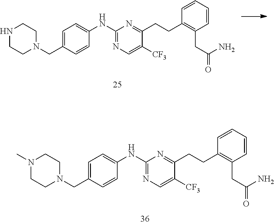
C1CN(CC2=CC=C(NC3=NC=C([CF3])C(CCC4=C(CC(N)=O)C=CC=C4)=N3)C=C2)CCN1C.N1CCN(CC2=CC=C(NC3=NC=C([CF3])C(CCC4=C(CC(N)=O)C=CC=C4)=N3)C=C2)CC1
